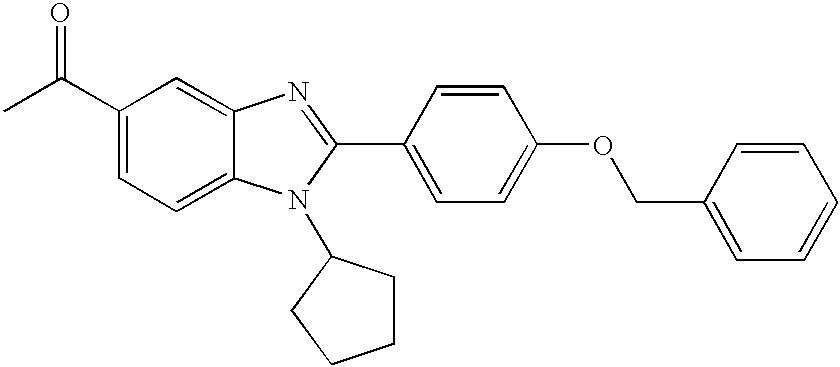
C1=C(C(C)=O)C=C2C(=C1)N(C1CCCC1)C(C1=CC=C(OCC3=CC=CC=C3)C=C1)=N2
